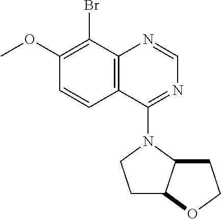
C1(OC)=C(Br)C2=C(C=C1)C(N1C3C(CC1)OCC3)=NC=N2
